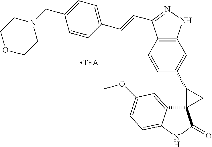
C12=C(C=CC(C3CC34C3=CC(OC)=CC=C3NC4=O)=C1)C(C=CC1=CC=C(CN3CCOCC3)C=C1)=NN2
